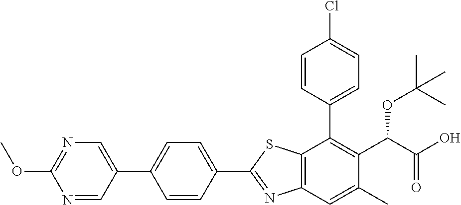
C1(C2=NC3=C(S2)C(C2=CC=C(Cl)C=C2)=C(C(OC(C)(C)C)C(=O)O)C(C)=C3)=CC=C(C2=CN=C(OC)N=C2)C=C1
